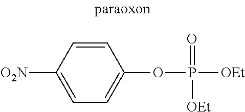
C1=C([O2N])C=CC(OP(=O)([OEt])[OEt])=C1
